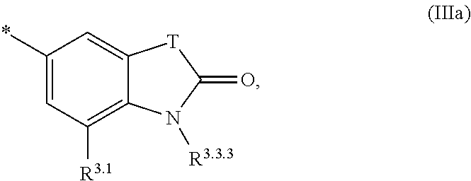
C1=C(*)C=C2C(=C1[R3.1])N([R3.3.3])C(=O)[T]2
